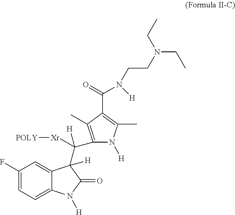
C1(F)=CC=C2C(=C1)C(C(C1=C(C)C(C(N(CCN(CC)CC)[H])=O)=C(C)N1[H])([Xr][POLY])[H])([H])C(=O)N2[H]
